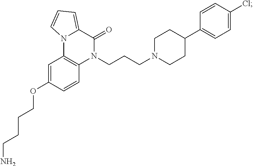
C1=C(OCCCCN)C=CC2=C1N1C(=CC=C1)C(=O)N2CCCN1CCC(C2=CC=C(Cl)C=C2)CC1
